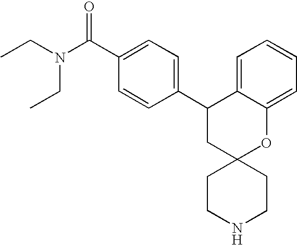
C1(C2CC3(OC4=CC=CC=C24)CCNCC3)=CC=C(C(N(CC)CC)=O)C=C1
